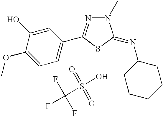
C1=C(OC)C(O)=CC(C2=NN(C)C(=NC3CCCCC3)S2)=C1.FC(S(O)(=O)=O)(F)F
